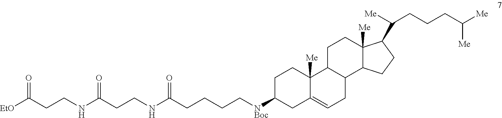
[EtO]C(CCNC(CCNC(CCCC[NBoc]C1CC2=CCC3C(C2([Me])CC1)CCC1([Me])C3CCC1C([Me])CCCC([Me])[Me])=O)=O)=O
